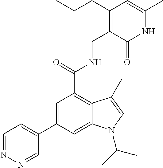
C1=C(C2=CC=NN=C2)C=C2C(=C1C(NCC1=C(CCC)C=C(C)NC1=O)=O)C(C)=CN2C(C)C
